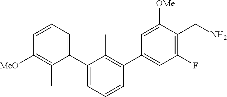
[MeO]C1=C(C)C(C2=CC=CC(C3=CC(F)=C(CN)C([OMe])=C3)=C2C)=CC=C1
